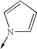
N1(->C)C=CC=C1
